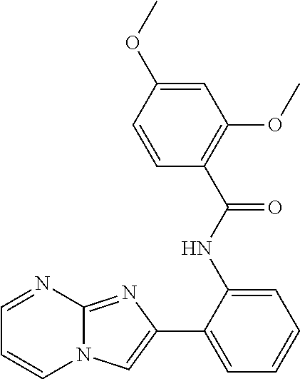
C1=NC2=NC(C3=CC=CC=C3NC(C3=C(OC)C=C(OC)C=C3)=O)=CN2C=C1
